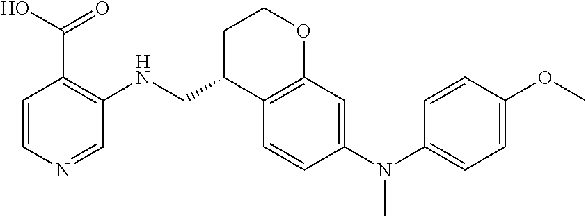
C1=CC(N(C2=CC=C(OC)C=C2)C)=CC2=C1C(CNC1=C(C(O)=O)C=CN=C1)CCO2
